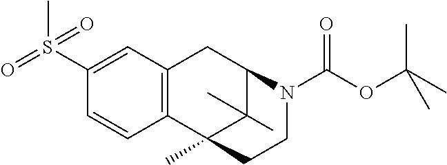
C1=C(S(C)(=O)=O)C=CC2=C1CC1C(C)(C)C2(C)CCN1C(OC(C)(C)C)=O
